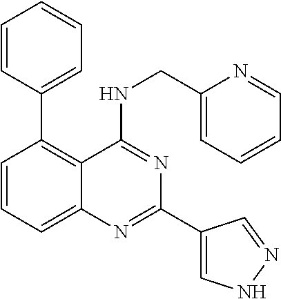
C1=CC=CC=C1C1=C2C(=CC=C1)N=C(C1=CNN=C1)N=C2NCC1=CC=CC=N1
